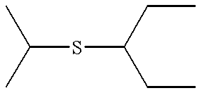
C(SC(CC)CC)(C)C
